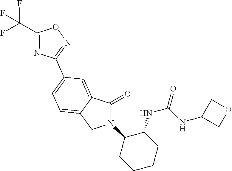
C1(=O)N(C2CCCCC2NC(NC2COC2)=O)CC2=CC=C(C3=NOC(C(F)(F)F)=N3)C=C12
